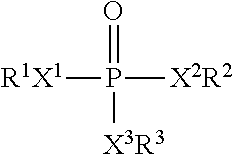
P([X2R2])([R1X1])(=O)[X3R3]
